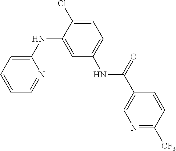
N(C1=CC(NC(=O)C2=C(C)N=C([CF3])C=C2)=CC=C1Cl)C1=CC=CC=N1
